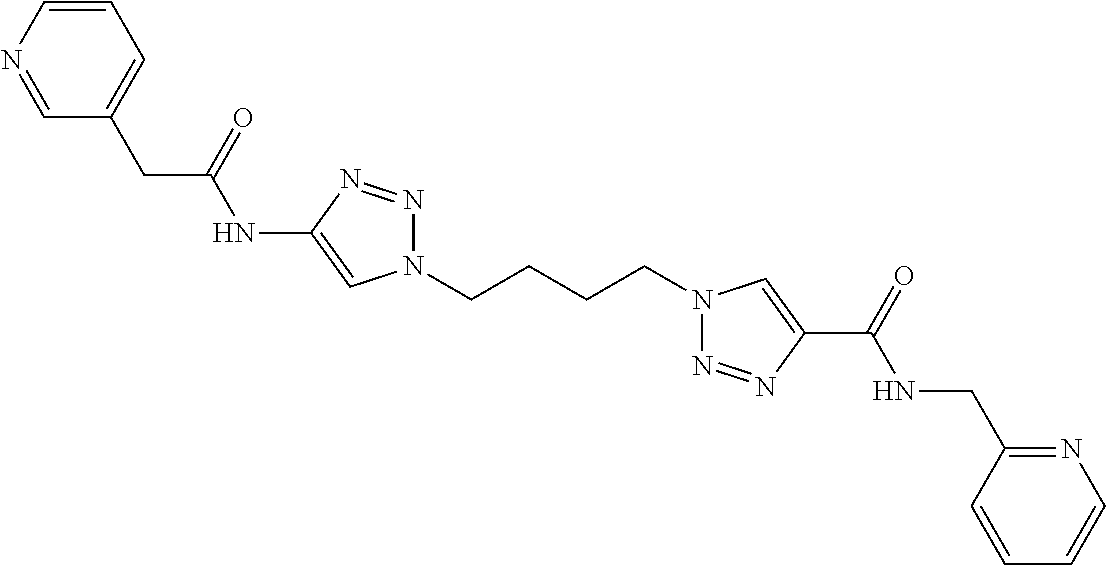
C1(NC(CC2=CC=CN=C2)=O)=CN(CCCCN2N=NC(C(=O)NCC3=NC=CC=C3)=C2)N=N1
